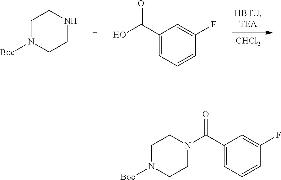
[CHCl2].C1CN([Boc])CCN1.C1=C(F)C=CC=C1C(O)=O.C1CN([Boc])CCN1C(C1=CC=CC(F)=C1)=O
